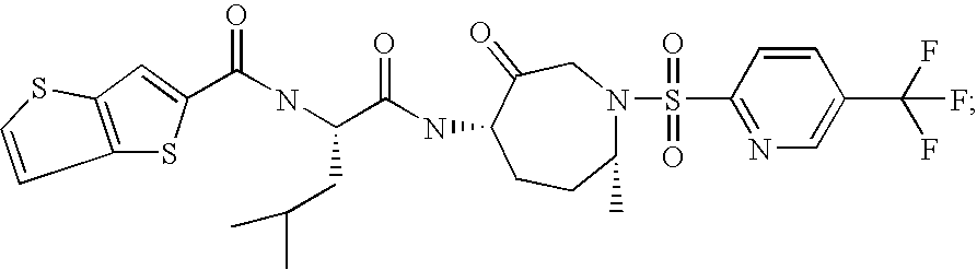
C(C(NC1CCC(C)N(S(=O)(=O)C2=NC=C(C(F)(F)F)C=C2)CC1=O)=O)(CC(C)C)NC(C1=CC2=C(C=CS2)S1)=O
